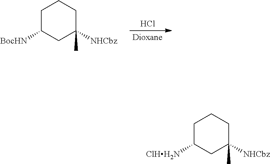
C1C([BocHN])CC([NHCbz])(C)CC1.Cl.C1C([ClHH2N])CC([NHCbz])(C)CC1
